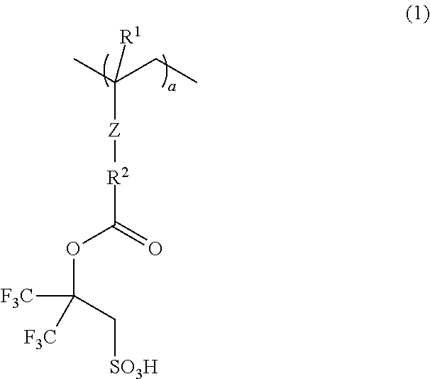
C([Z][R2]C(OC([F3C])(C[SO3H])[F3C])=O)(CC)(C)[R1]
